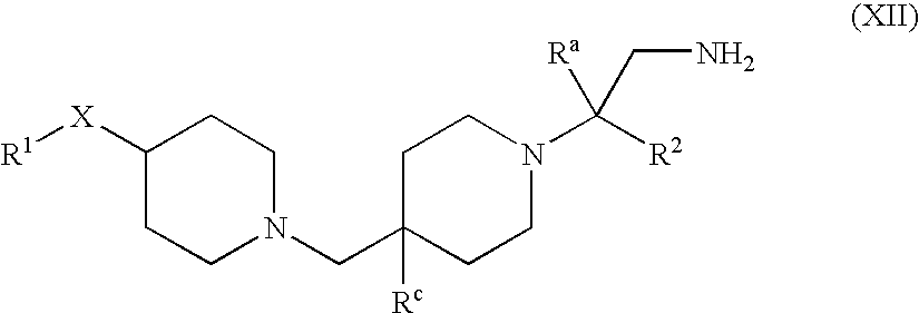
C1([X][R1])CCN(CC2([Rc])CCN(C([R2])([Ra])CN)CC2)CC1
